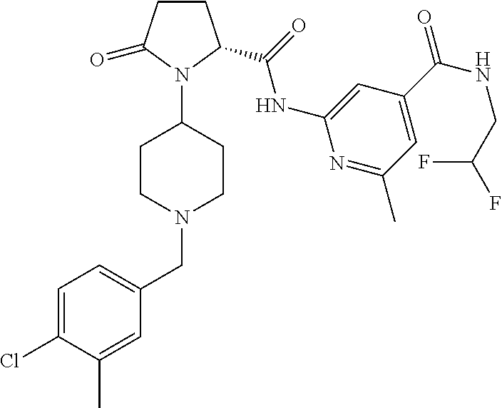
C1=C(Cl)C(C)=CC(CN2CCC(N3C(C(=O)NC4=CC(C(NCC(F)F)=O)=CC(C)=N4)CCC3=O)CC2)=C1
